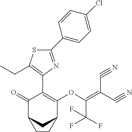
C1(C2=CC=C(Cl)C=C2)=NC(C2=C(OC(=C(C#N)C#N)C(F)(F)F)C3CC(C2=O)CC3)=C(CC)S1
